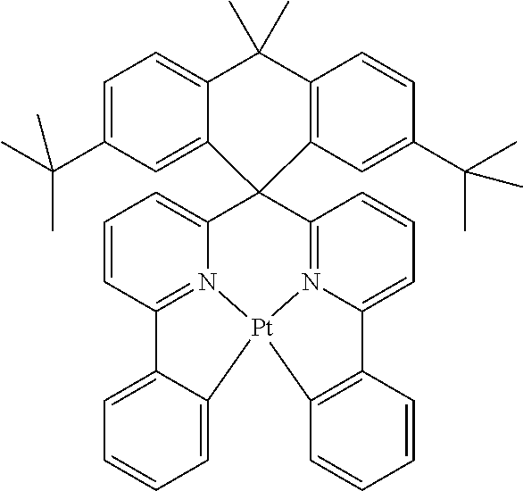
C12(C3=CC=CC4=N3[Pt]3(N5=C1C=CC=C5C1=C3C=CC=C1)C1=CC=CC=C41)C1=C(C(C)(C)C3=CC=C(C(C)(C)C)C=C23)C=CC(C(C)(C)C)=C1
